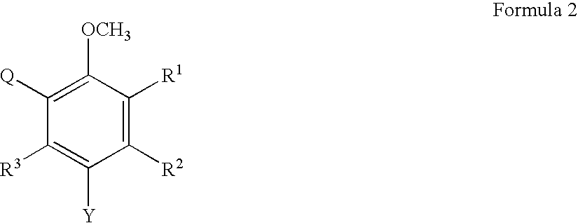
C1([R3])=C([Y])C([R2])=C([R1])C([OCH3])=C1[Q]
